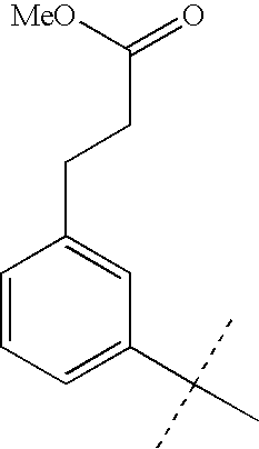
C1=CC=C(C(C)(C)C)C=C1CCC(=O)[MeO]
